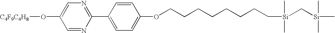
C1=NC(C2=CC=C(OCCCCCCCC[Si](C)(C)C[Si](C)(C)C)C=C2)=NC=C1O[C4F9C4H8]
